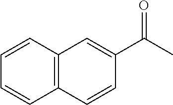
C1=CC2=C(C=C1)C=CC(C(C)=O)=C2
